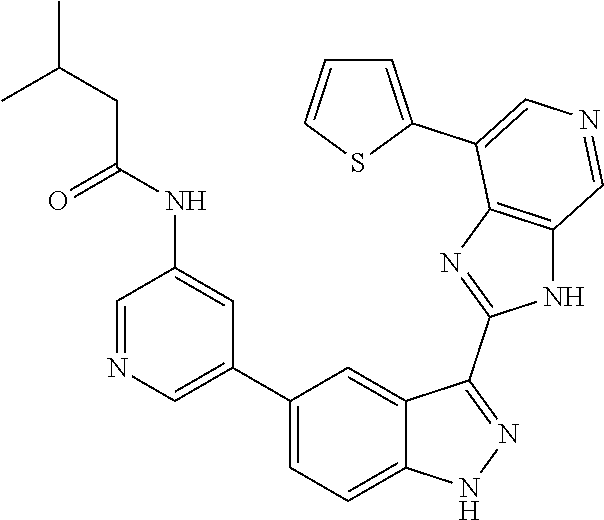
C1(C2=CN=CC(NC(CC(C)C)=O)=C2)=CC=C2C(=C1)C(C1=NC3=C(N1)C=NC=C3C1=CC=CS1)=NN2
